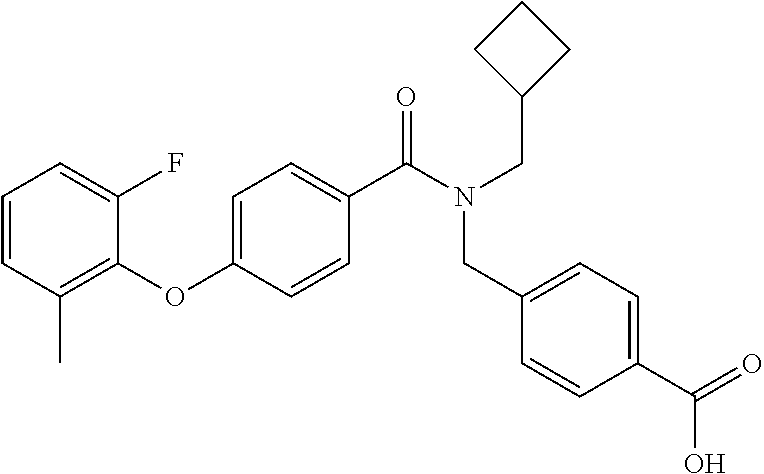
C1=CC(C)=C(OC2=CC=C(C(N(CC3CCC3)CC3=CC=C(C(O)=O)C=C3)=O)C=C2)C(F)=C1
